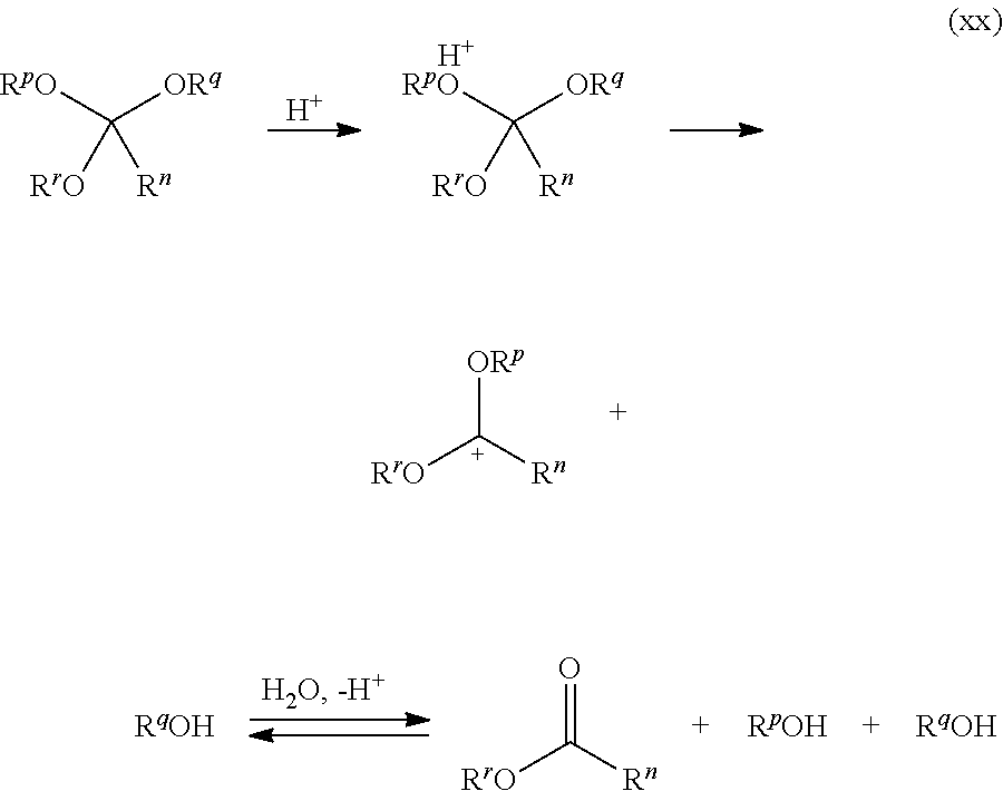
[H].[RpO]C([ORq])([RrO])[Rn].[H].[RpO]C([ORq])([RrO])[Rn].[ORp][C+]([Rn])[RrO].O=C([Rn])[RrO]
